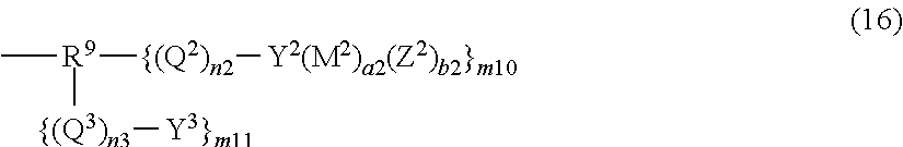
C[R9]([{(Q2)n2][Y2(M2)a2(Z2)b2}m10])[{(Q3)n3][Y3}m11]
